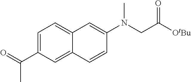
C1=C(C(=O)C)C=C2C(=C1)C=C(N(C)CC([OtBu])=O)C=C2
